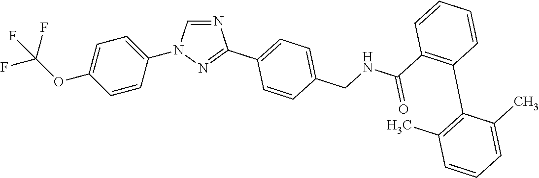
C1=CC(N2C=NC(C3=CC=C(CNC(=O)C4=C(C5=C(C)C=CC=C5C)C=CC=C4)C=C3)=N2)=CC=C1OC(F)(F)F
